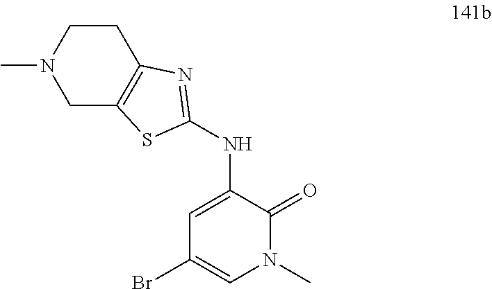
BrC1=CN(C)C(=O)C(NC2=NC3=C(CN(C)CC3)S2)=C1
